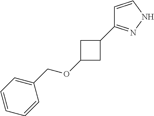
C1=CC(COC2CC(C3=NNC=C3)C2)=CC=C1
